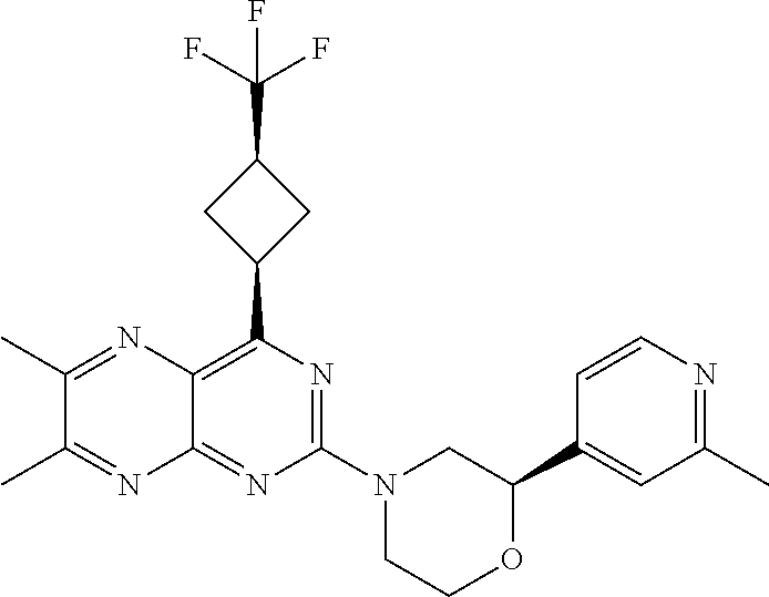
N1=C(N2CC(C3=CC(C)=NC=C3)OCC2)N=C2C(=C1C1CC(C(F)(F)F)C1)N=C(C)C(C)=N2
